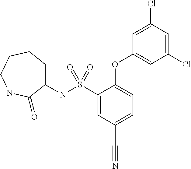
N(S(C1=CC(C#N)=CC=C1OC1=CC(Cl)=CC(Cl)=C1)(=O)=O)C1CCCCNC1=O
